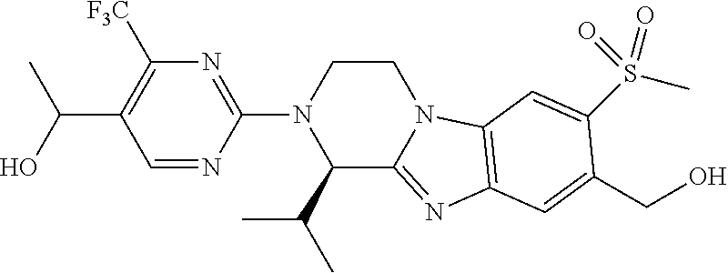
CC(O)C1=C([F3C])N=C(N2C(C(C)C)C3=NC4=C(N3CC2)C=C(S(C)(=O)=O)C(CO)=C4)N=C1
